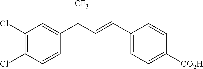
C1(Cl)=C(Cl)C=CC(C(C=CC2=CC=C([CO2H])C=C2)[CF3])=C1
